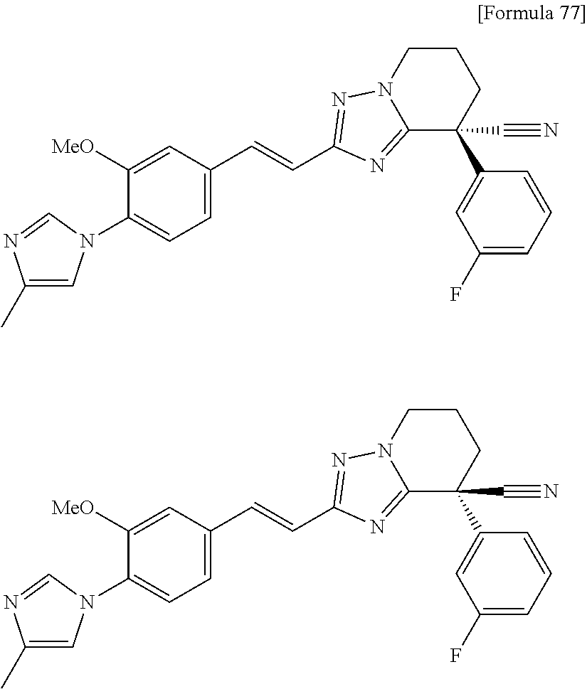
C1=C([MeO])C(N2C=C(C)N=C2)=CC=C1C=CC1=NN2CCCC(C3=CC(F)=CC=C3)(C#N)C2=N1.C1=C([MeO])C(N2C=C(C)N=C2)=CC=C1C=CC1=NN2CCCC(C3=CC(F)=CC=C3)(C#N)C2=N1
